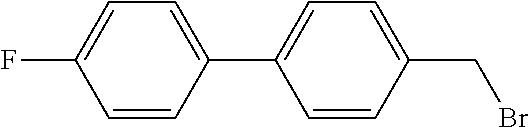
FC1=CC=C(C2=CC=C(CBr)C=C2)C=C1
